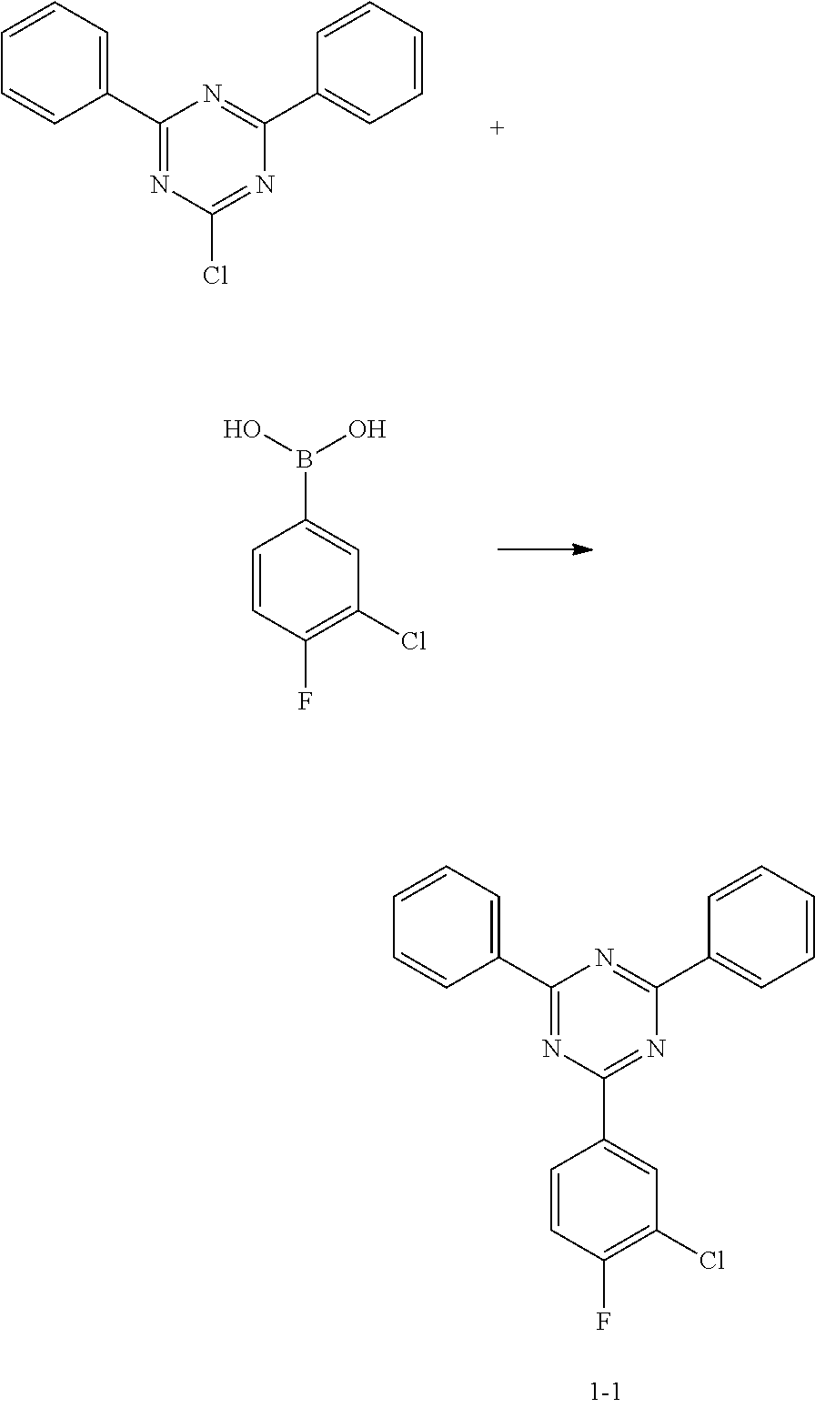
C1=CC(C2=NC(Cl)=NC(C3=CC=CC=C3)=N2)=CC=C1.C1=CC(F)=C(Cl)C=C1B(O)O.C1=CC(F)=C(Cl)C=C1C1=NC(C2=CC=CC=C2)=NC(C2=CC=CC=C2)=N1
